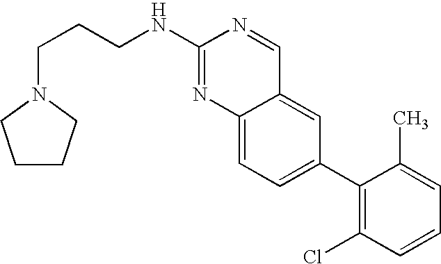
C12=CC=C(C3=C(Cl)C=CC=C3C)C=C1C=NC(NCCCN1CCCC1)=N2
